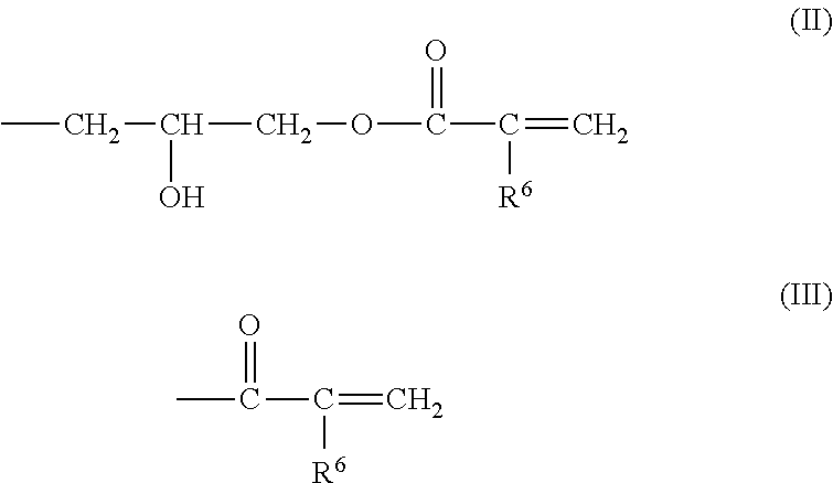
CCC(COC(C(=C)[R6])=O)O.CC(C(=C)[R6])=O
